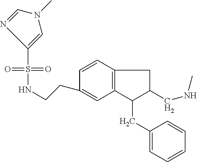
C12=C(C=CC(CCNS(=O)(=O)C3=CN(C)C=N3)=C1)CC(CNC)C2CC1=CC=CC=C1
